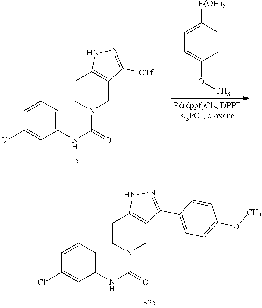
C1(NC(N2CC3=C(CC2)NN=C3[OTf])=O)=CC=CC(Cl)=C1.C1=CC([B(OH)2])=CC=C1OC.C1(NC(N2CC3=C(CC2)NN=C3C2=CC=C(OC)C=C2)=O)=CC=CC(Cl)=C1
